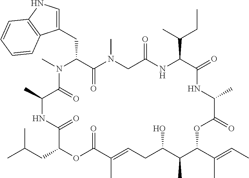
C1(CC2C(=O)N(C)CC(=O)NC(C(C)CC)C(=O)NC(C)C(=O)OC(C(=CC)C)C(C)C(O)CC=C(C)C(=O)OC(CC(C)C)C(=O)NC(C)C(=O)N2C)=CNC2=C1C=CC=C2
